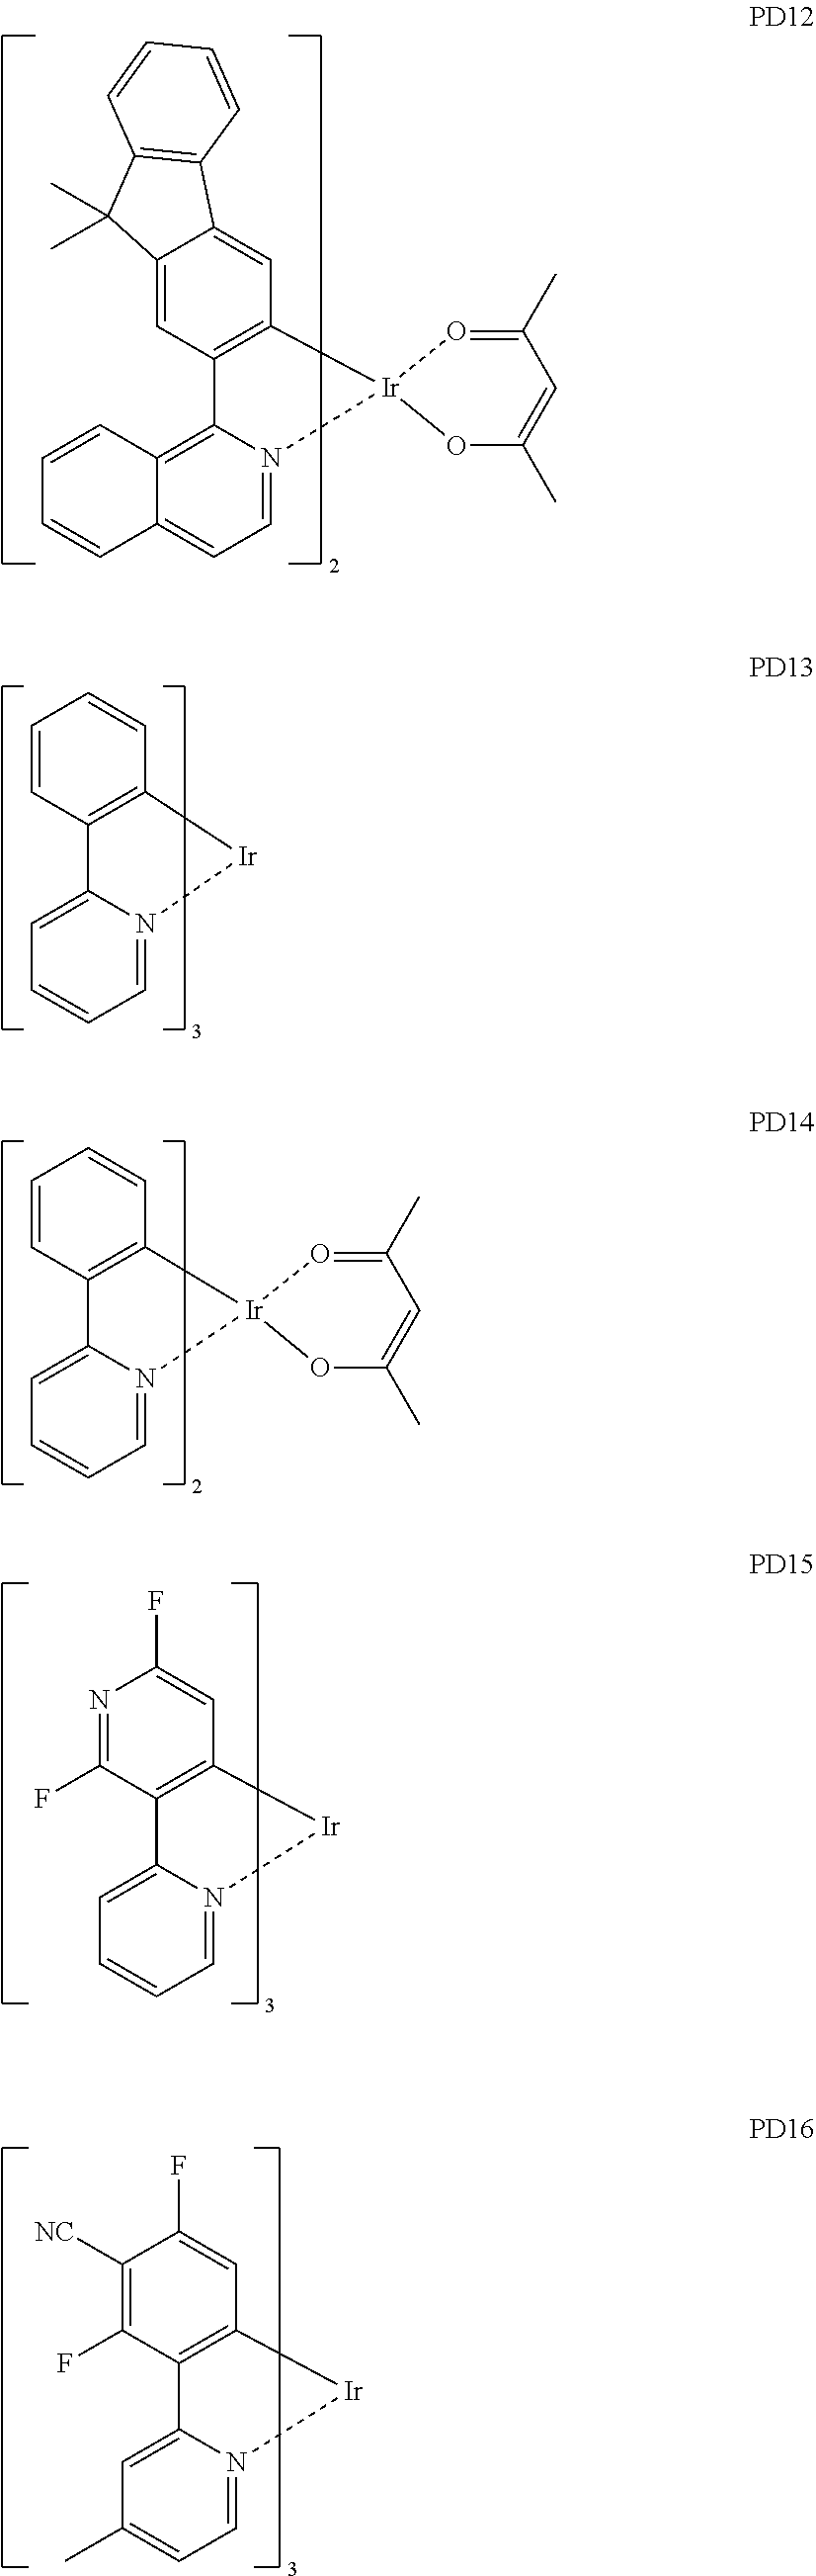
C12=CC3=C(C=C1C1=C(C2(C)C)C=CC=C1)[Ir]1(N2=CC=C4C(=C32)C=CC=C4)OC(C)=CC(C)=O1.C1=CC2=C(C=C1)[Ir]N1=CC=CC=C21.C1=CC2=C(C=C1)[Ir]1(N3=CC=CC=C23)OC(C)=CC(C)=O1.N1=C(F)C2=C(C=C1F)[Ir]N1=CC=CC=C21.C1([NC])=C(F)C2=C(C=C1F)[Ir]N1=CC=C(C)C=C21
